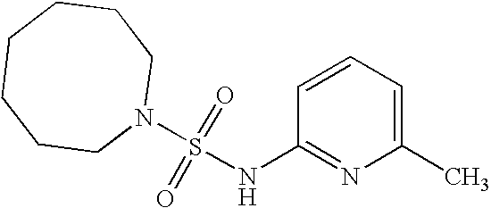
N1(S(=O)(=O)NC2=NC(C)=CC=C2)CCCCCCC1
